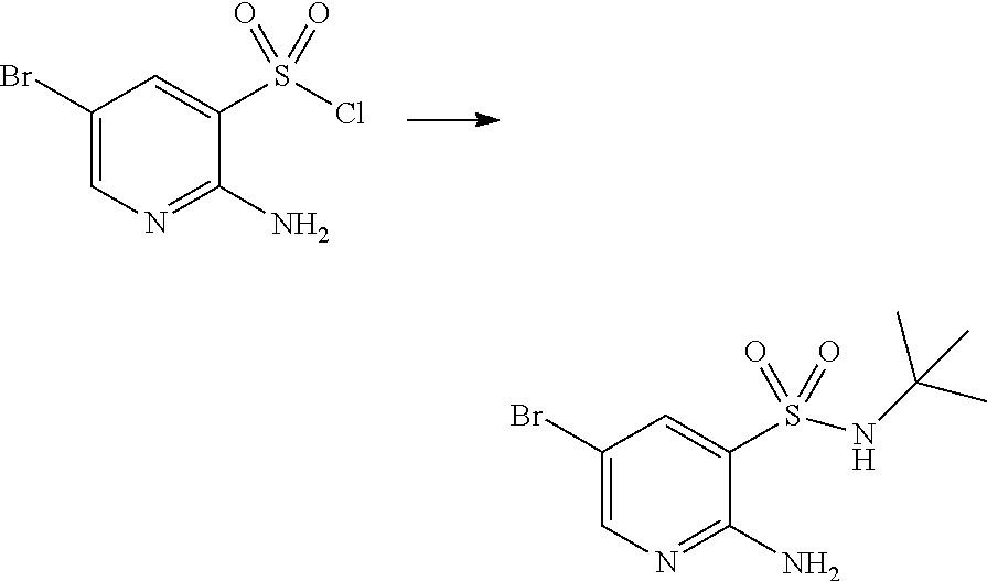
C1(Br)=CN=C(N)C(S(Cl)(=O)=O)=C1.C1(Br)=CN=C(N)C(S(NC(C)(C)C)(=O)=O)=C1
